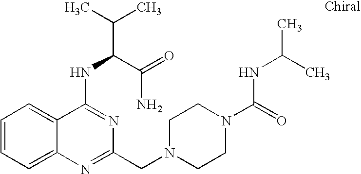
C1=CC=C2C(=C1)C(NC(C(=O)N)C(C)C)=NC(CN1CCN(C(=O)NC(C)C)CC1)=N2
